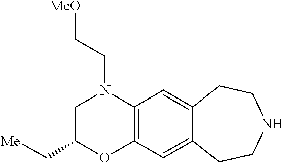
N1(CC[MeO])C2=C(OC(C[Me])C1)C=C1C(=C2)CCNCC1
